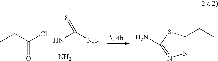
C(Cl)(CC)=O.N(N)C(N)=S.N1=C(CC)SC(N)=N1
